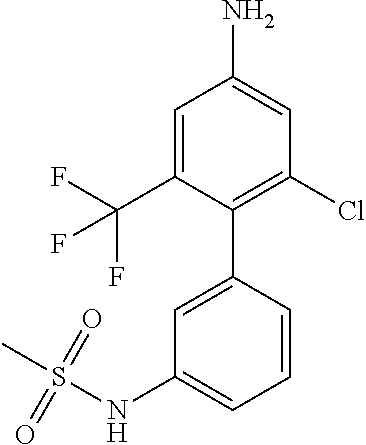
C1=C(C(F)(F)F)C(C2=CC(NS(=O)(=O)C)=CC=C2)=C(Cl)C=C1N
